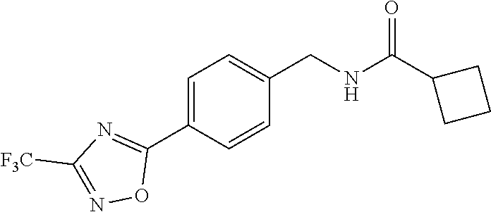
C1([F3C])=NOC(C2=CC=C(CNC(C3CCC3)=O)C=C2)=N1
